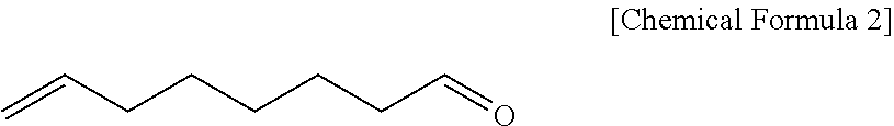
C=CCCCCCC=O
